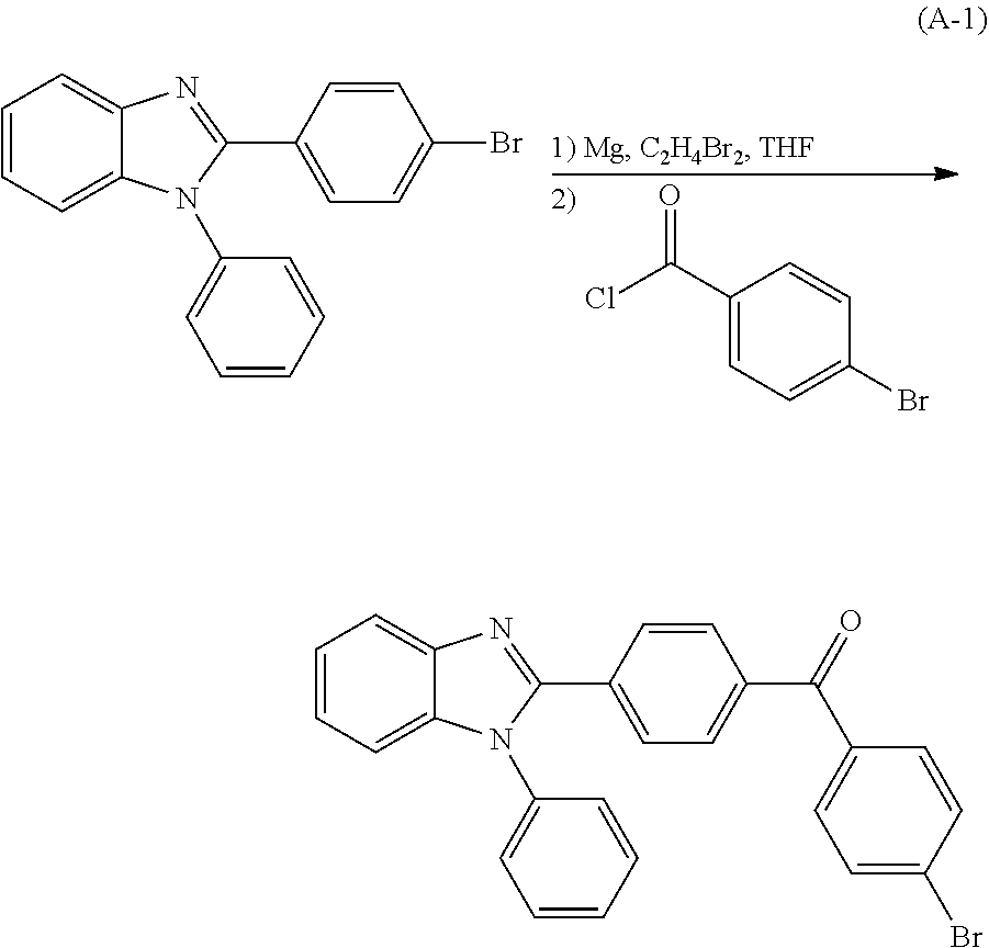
ClC(C1=CC=C(Br)C=C1)=O.C1=CC=C2C(=C1)N=C(C1=CC=C(Br)C=C1)N2C1=CC=CC=C1.C1=CC=C2C(=C1)N=C(C1=CC=C(C(C3=CC=C(Br)C=C3)=O)C=C1)N2C1=CC=CC=C1
